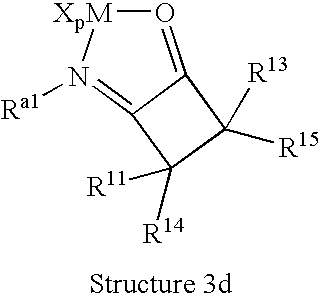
O1=C2C(=N([Ra1])[XpM]1)C([R14])([R11])C2([R15])[R13]
